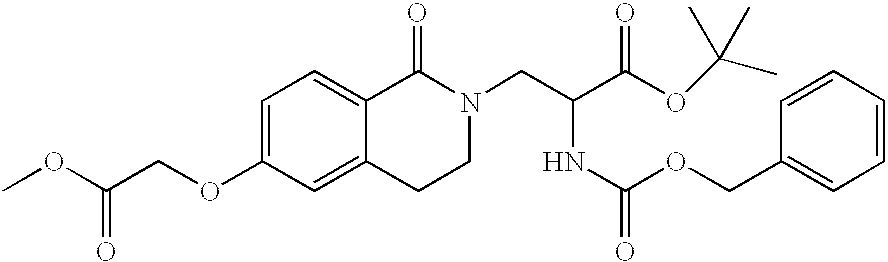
O(C1=CC=C2C(=C1)CCN(CC(C(OC(C)(C)C)=O)NC(=O)OCC1=CC=CC=C1)C2=O)CC(OC)=O
